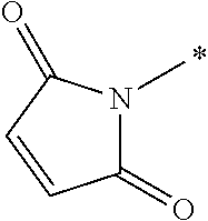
C1(=O)N(C)C(=O)C=C1
